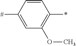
C1=CC(*)=C(OC)C=C1[#]
